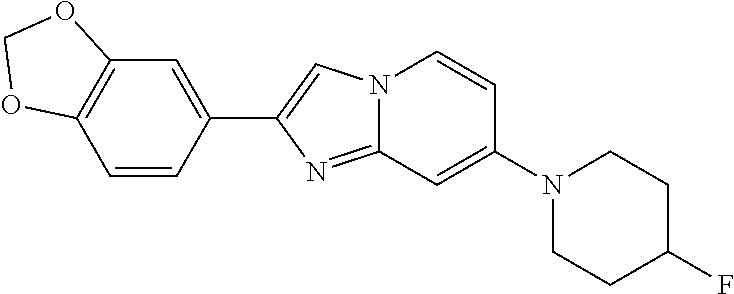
N12C(=NC(C3=CC4=C(C=C3)OCO4)=C1)C=C(N1CCC(F)CC1)C=C2
